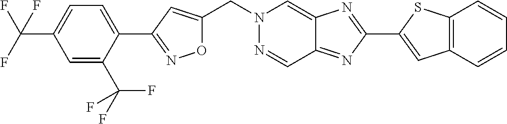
O1C(CN2N=CC3=NC(C4=CC5=C(S4)C=CC=C5)=NC3=C2)=CC(C2=CC=C(C(F)(F)F)C=C2C(F)(F)F)=N1
